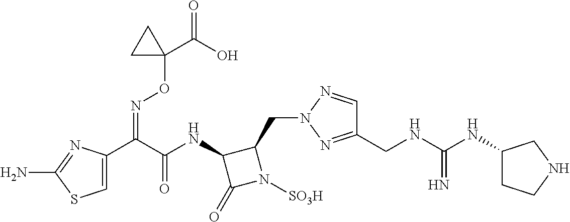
C1=C(C(C(NC2C(=O)N([SO3H])C2CN2N=C(CNC(NC3CCNC3)=N)C=N2)=O)=NOC2(C(=O)O)CC2)N=C(N)S1
